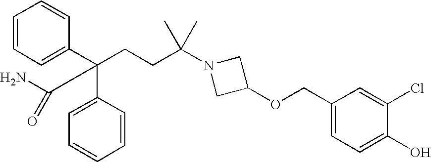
C(CCC(N1CC(OCC2=CC=C(O)C(Cl)=C2)C1)(C)C)(C(N)=O)(C1=CC=CC=C1)C1=CC=CC=C1
